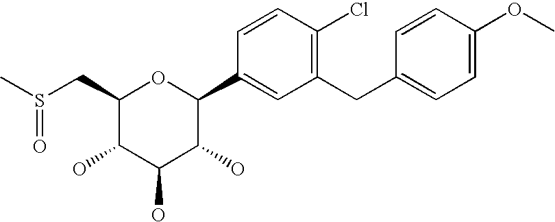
C1(CS(C)=O)C(O)C(O)C(O)C(C2=CC(CC3=CC=C(OC)C=C3)=C(Cl)C=C2)O1
